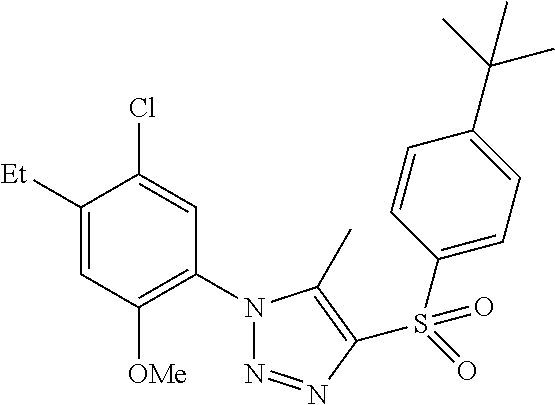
C1([Et])=CC([OMe])=C(N2N=NC(S(=O)(C3=CC=C(C(C)(C)C)C=C3)=O)=C2C)C=C1Cl
